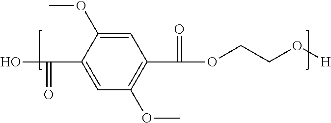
C1(C(=O)O)=CC(OC)=C(C(=O)OCCO[H])C=C1OC
